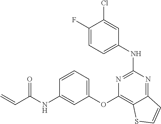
C1=C(F)C(Cl)=CC(NC2=NC(OC3=CC=CC(NC(C=C)=O)=C3)=C3C(=N2)C=CS3)=C1
